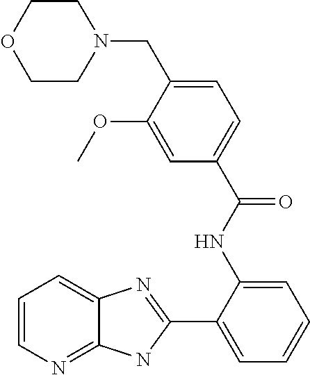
C1(NC(C2=CC=C(CN3CCOCC3)C(OC)=C2)=O)=CC=CC=C1C1=NC2=CC=CN=C2N1
